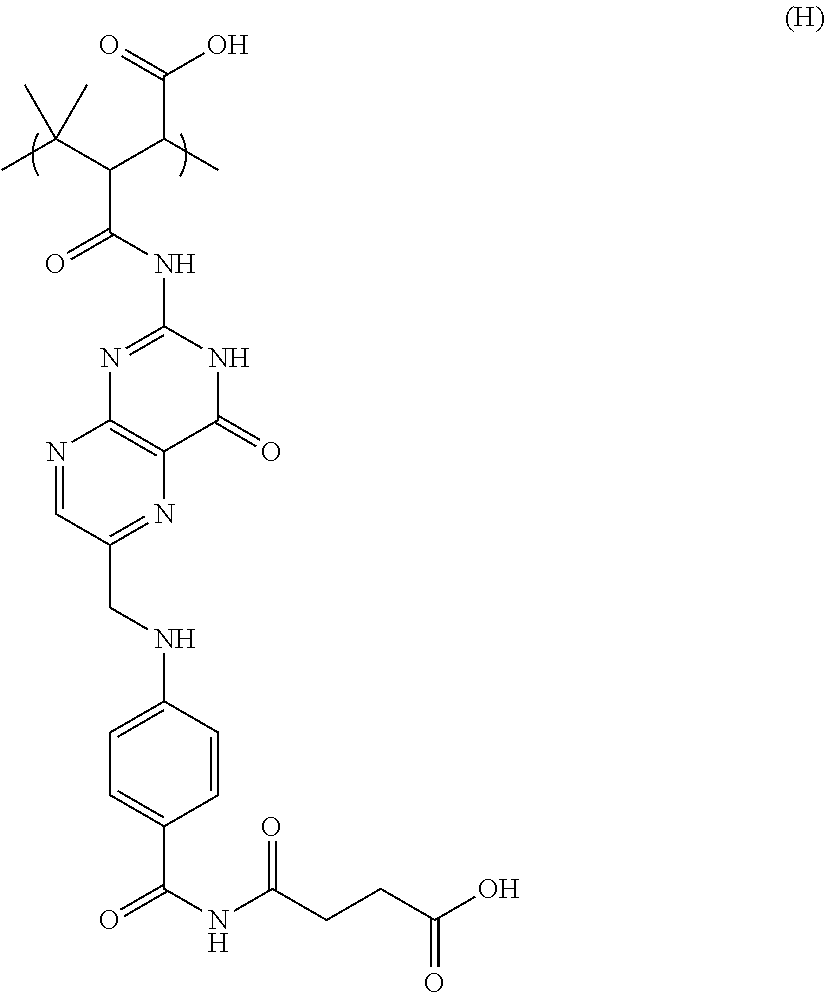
N1=CC(CNC2=CC=C(C(NC(CCC(O)=O)=O)=O)C=C2)=NC2=C1N=C(NC(C(C(C)C(O)=O)C(C)(C)C)=O)NC2=O
